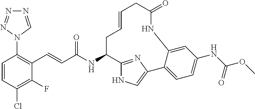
C1=CC(Cl)=C(F)C(C=CC(NC2C3=NC(=CN3)C3=CC=C(NC(OC)=O)C=C3NC(=O)CC=CC2)=O)=C1N1C=NN=N1
